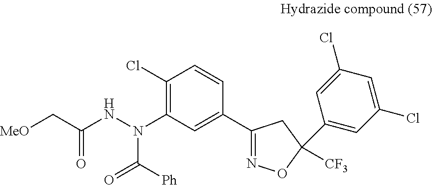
C1(Cl)=C(N(NC(C[MeO])=O)C([Ph])=O)C=C(C2=NOC([CF3])(C3=CC(Cl)=CC(Cl)=C3)C2)C=C1
